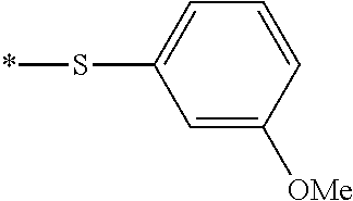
C1=C([OMe])C=CC=C1S*
